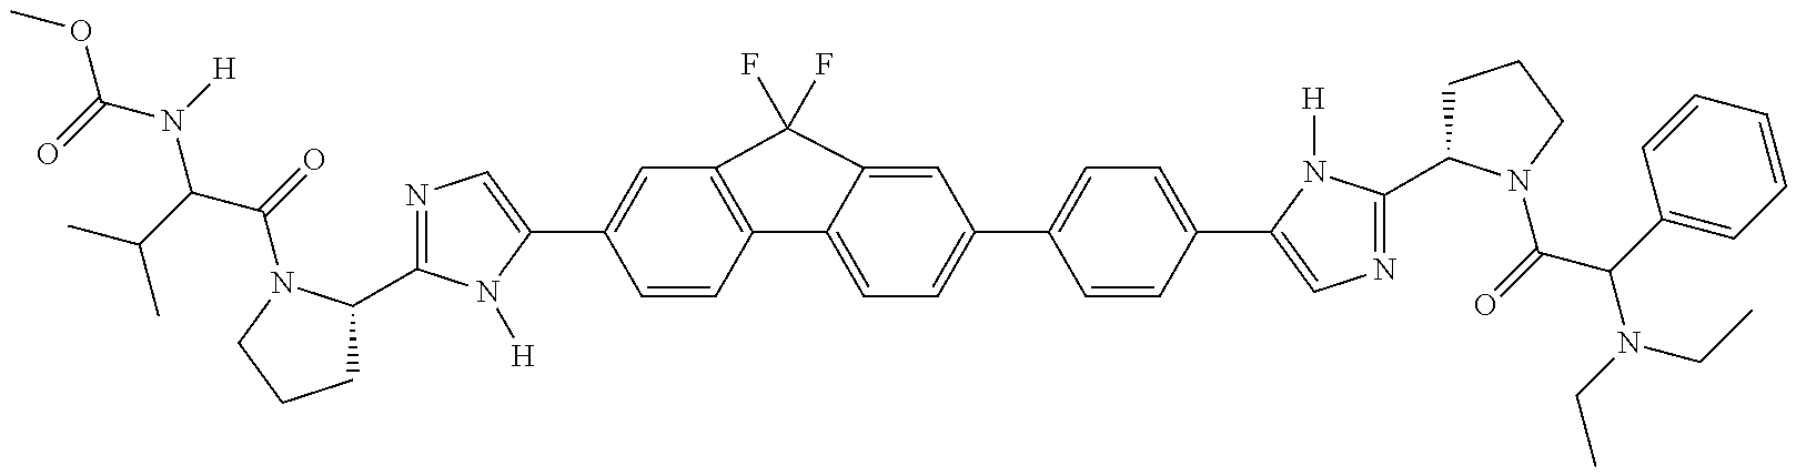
C1C(C2=NC=C(C3=CC4=C(C=C3)C3=CC=C(C5=CC=C(C6=CN=C(C7CCCN7C(=O)C(C7=CC=CC=C7)N(CC)CC)N6[H])C=C5)C=C3C4(F)F)N2[H])N(C(=O)C(C(C)C)N(C(=O)OC)[H])CC1
